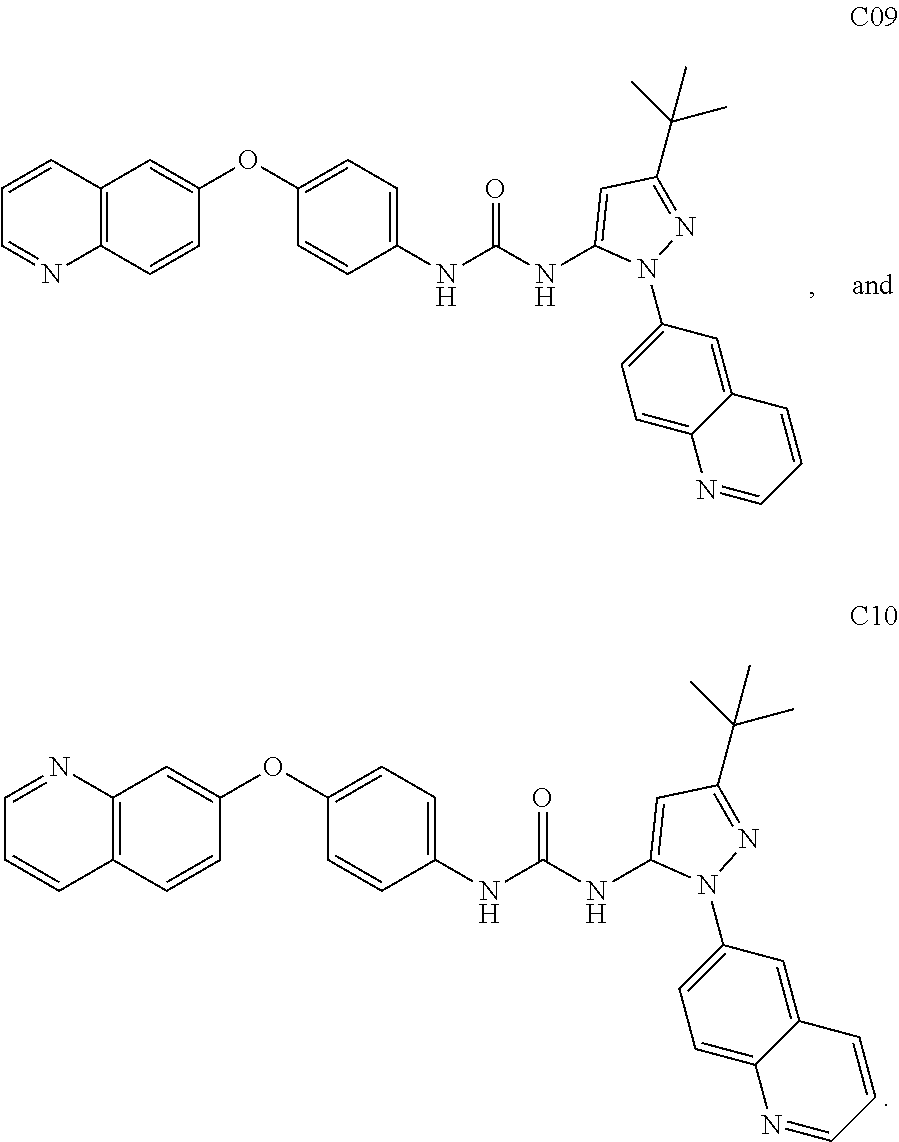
C12=C(C=CC(OC3=CC=C(NC(NC4=CC(C(C)(C)C)=NN4C4=CC=C5C(=C4)C=CC=N5)=O)C=C3)=C1)N=CC=C2.C12=C(C=CC(OC3=CC=C(NC(NC4=CC(C(C)(C)C)=NN4C4=CC=C5C(=C4)C=CC=N5)=O)C=C3)=C1)C=CC=N2
